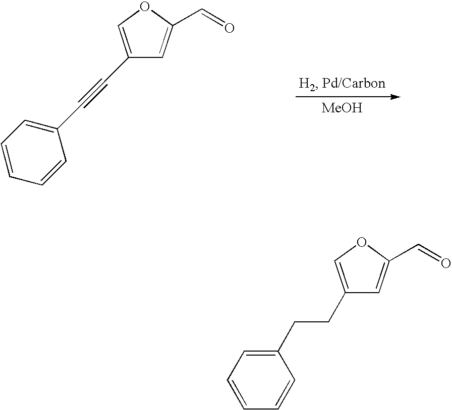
C1(C#CC2=CC=CC=C2)=COC(C=O)=C1.[MeOH].C1(CCC2=CC=CC=C2)=COC(C=O)=C1
